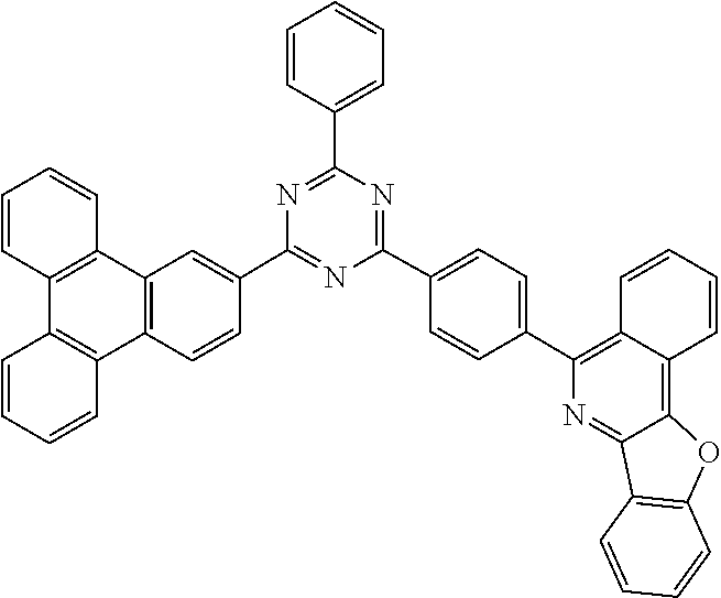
C12=C(C3=CC=C(C4=NC(C5=CC=CC=C5)=NC(C5=CC6=C(C=C5)C5=C(C7=C6C=CC=C7)C=CC=C5)=N4)C=C3)N=C3C(=C1C=CC=C2)OC1=C3C=CC=C1
